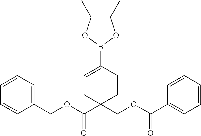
C1=CC=C(COC(=O)C2(COC(=O)C3=CC=CC=C3)CCC(B3OC(C)(C)C(C)(C)O3)=CC2)C=C1
